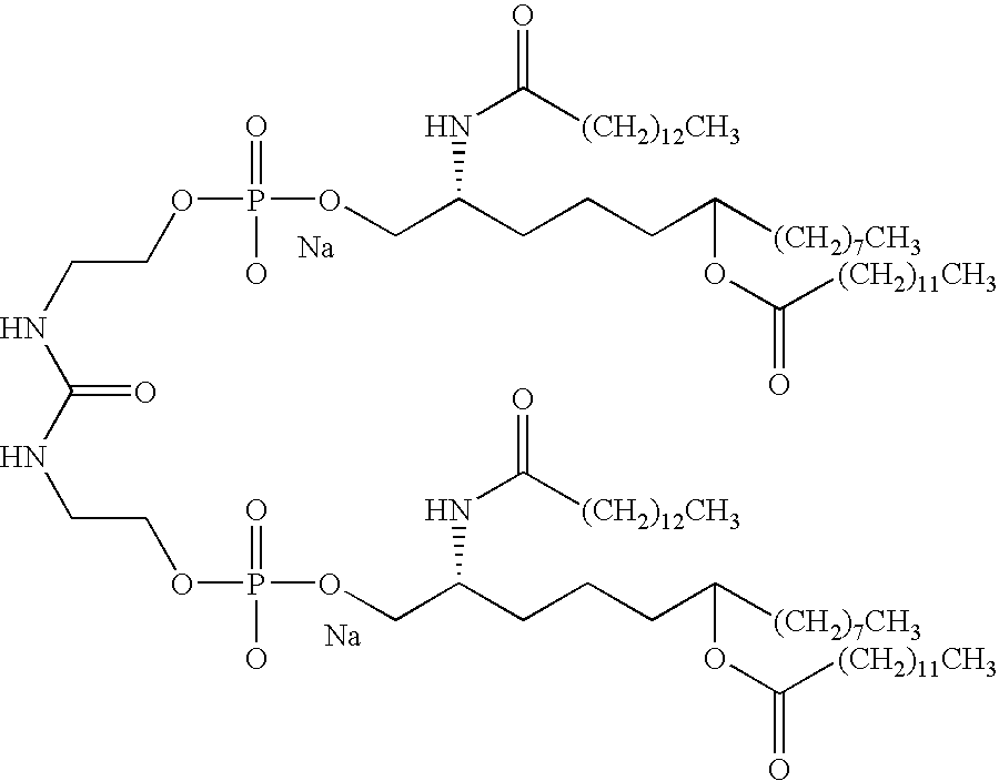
[Na].[Na].N(CCOP(OCC(CCCC([(CH2)7CH3])OC(=O)[(CH2)11CH3])NC(=O)[(CH2)12CH3])(=O)O)C(=O)NCCOP(O)(=O)OCC(CCCC([(CH2)7CH3])OC(=O)[(CH2)11CH3])NC(=O)[(CH2)12CH3]
